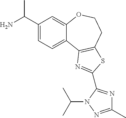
C1(C(N)C)=CC=C2C(=C1)OCCC1=C2N=C(C2=NC(C)=NN2C(C)C)S1
